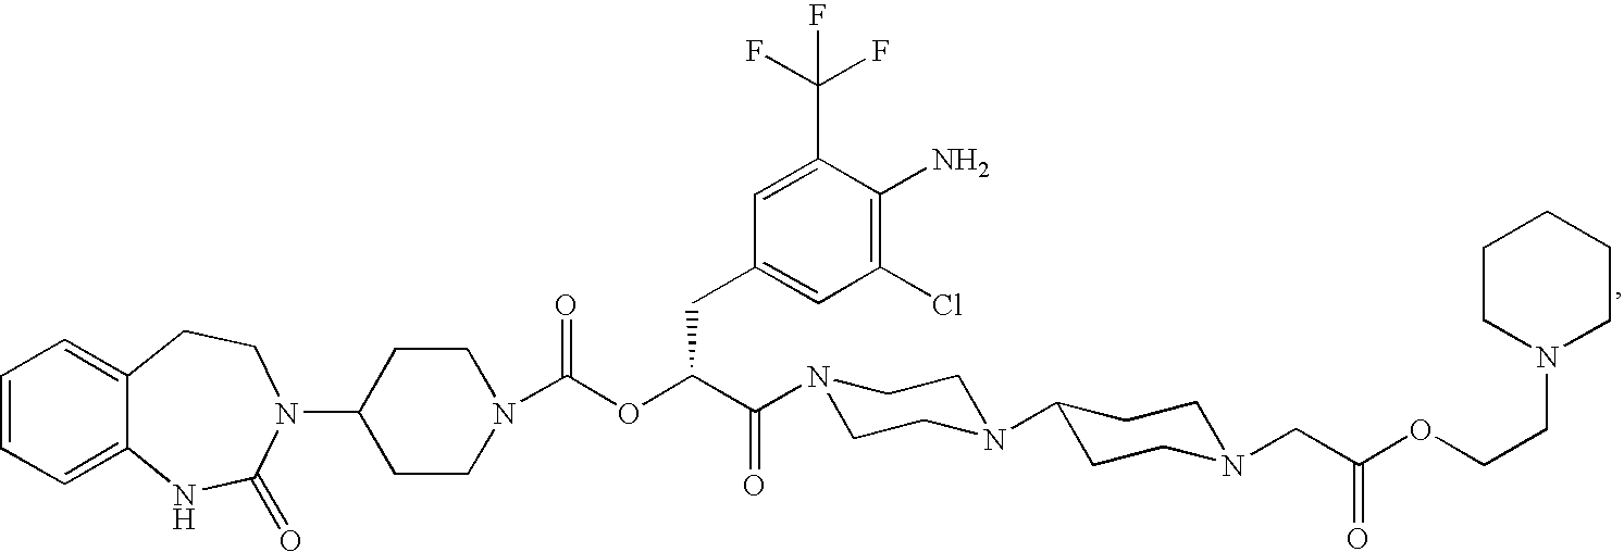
C1=CC=C2C(=C1)CCN(C1CCN(C(OC(C(=O)N3CCN(C4CCN(CC(OCCN5CCCCC5)=O)CC4)CC3)CC3=CC(Cl)=C(N)C(C(F)(F)F)=C3)=O)CC1)C(=O)N2
